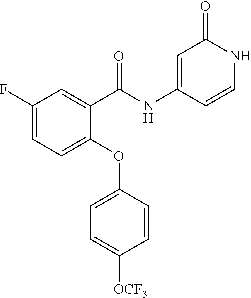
C1(F)=CC=C(OC2=CC=C([OCF3])C=C2)C(C(NC2=CC(=O)NC=C2)=O)=C1
